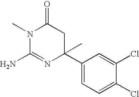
N1(C)C(N)=NC(C2=CC=C(Cl)C(Cl)=C2)(C)CC1=O
